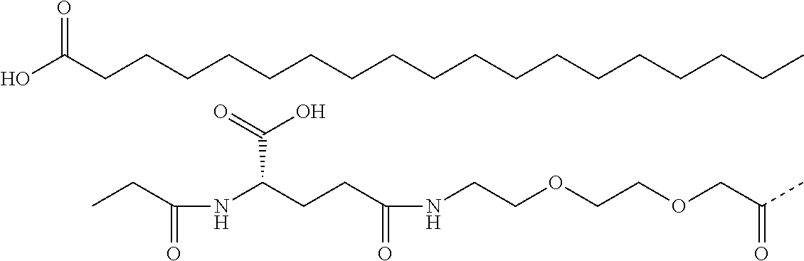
CCC(=O)NC(CCC(=O)NCCOCCOCC(=O)C)C(=O)O.OC(CCCCCCCCCCCCCCCCCC)=O
